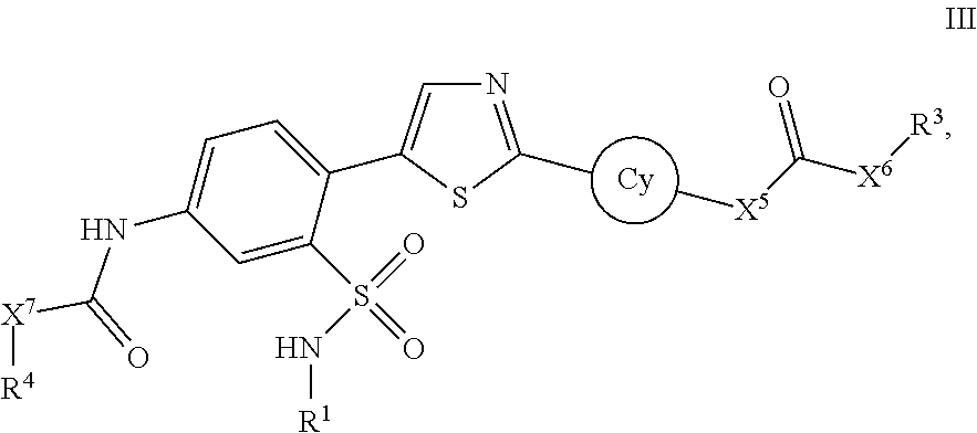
N1=C(C)SC(C2=CC=C(NC([X7][R4])=O)C=C2S(=O)(=O)N[R1])=C1.[Cy].C[X5]C([X6][R3])=O
